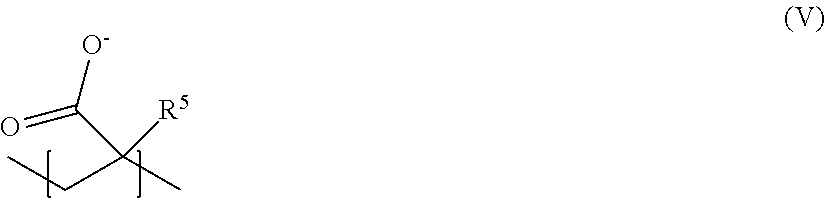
C(CC)(C)(C([O-])=O)[R5]
